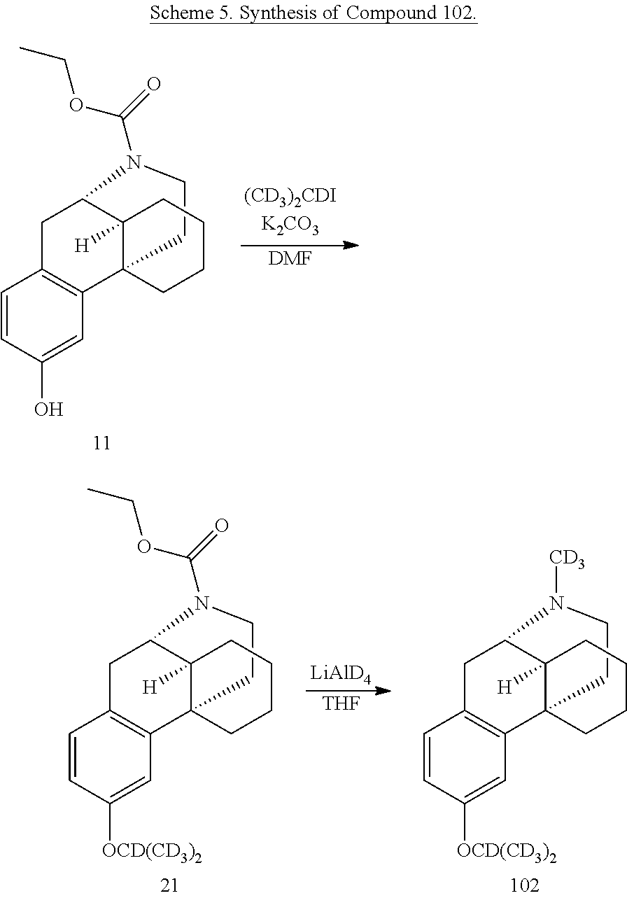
C1CC23C4=C(CC(C2([H])CCCC3)N1C(=O)OCC)C=CC(O)=C4.[DMF].C1CC23C4=C(CC(C2([H])CCCC3)N1C(=O)OCC)C=CC([OCD(CD3)2])=C4.[LiAlD4].[THF].C1CC23C4=C(CC(C2([H])CCCC3)N1[CD3])C=CC([OCD(CD3)2])=C4
